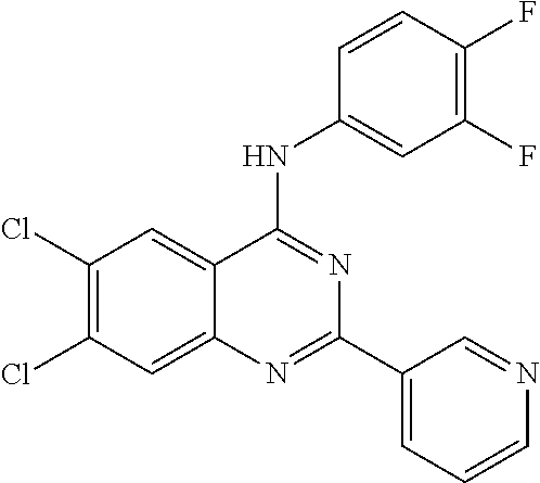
C1(Cl)=C(Cl)C=C2C(=C1)C(NC1=CC(F)=C(F)C=C1)=NC(C1=CC=CN=C1)=N2
